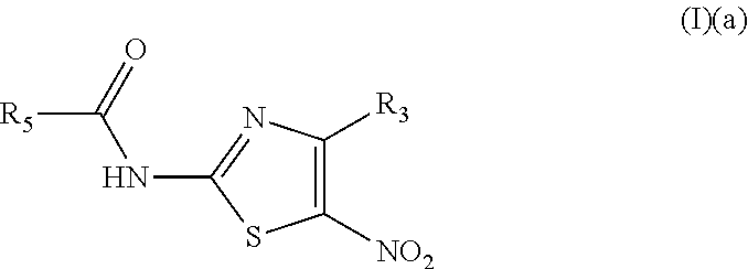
C1([NO2])=C([R3])N=C(NC(=O)[R5])S1
